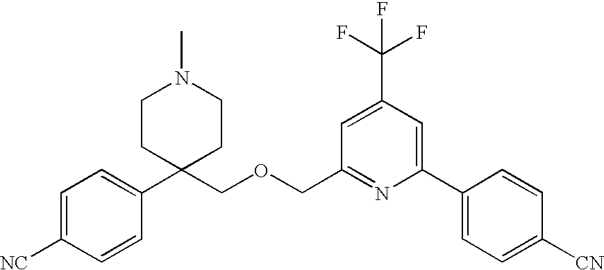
C1=C([NC])C=CC(C2(COCC3=NC(C4=CC=C([CN])C=C4)=CC(C(F)(F)F)=C3)CCN(C)CC2)=C1
